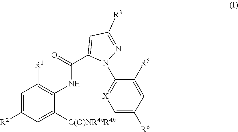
C1=C([R2])C=C([C(O)NR4aR4b])C(NC(C2=CC([R3])=NN2C2=[X]C=C([R6])C=C2[R5])=O)=C1[R1]
